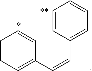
C1=CC(C=CC2=CC=CC=C2)=CC=C1
